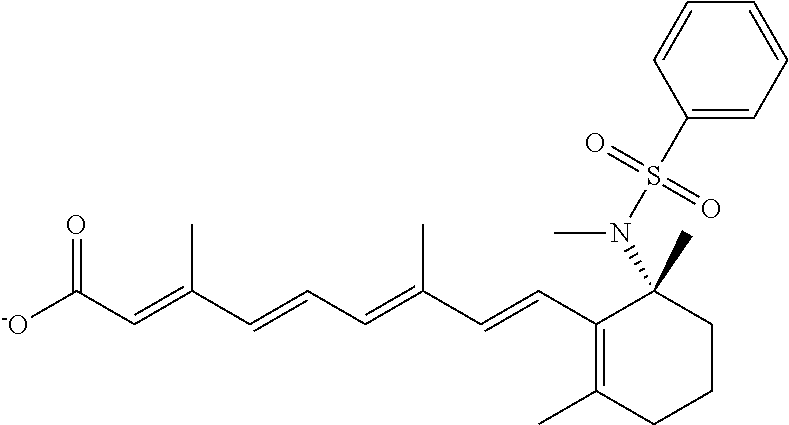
[-O]C(C=C(C=CC=C(C=CC1=C(C)CCCC1(N(S(=O)(=O)C1=CC=CC=C1)C)C)C)C)=O
